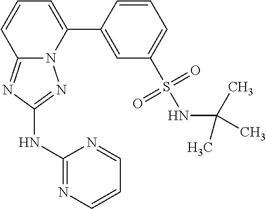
C1=CC(C2=CC=CC3=NC(NC4=NC=CC=N4)=NN23)=CC(S(NC(C)(C)C)(=O)=O)=C1
